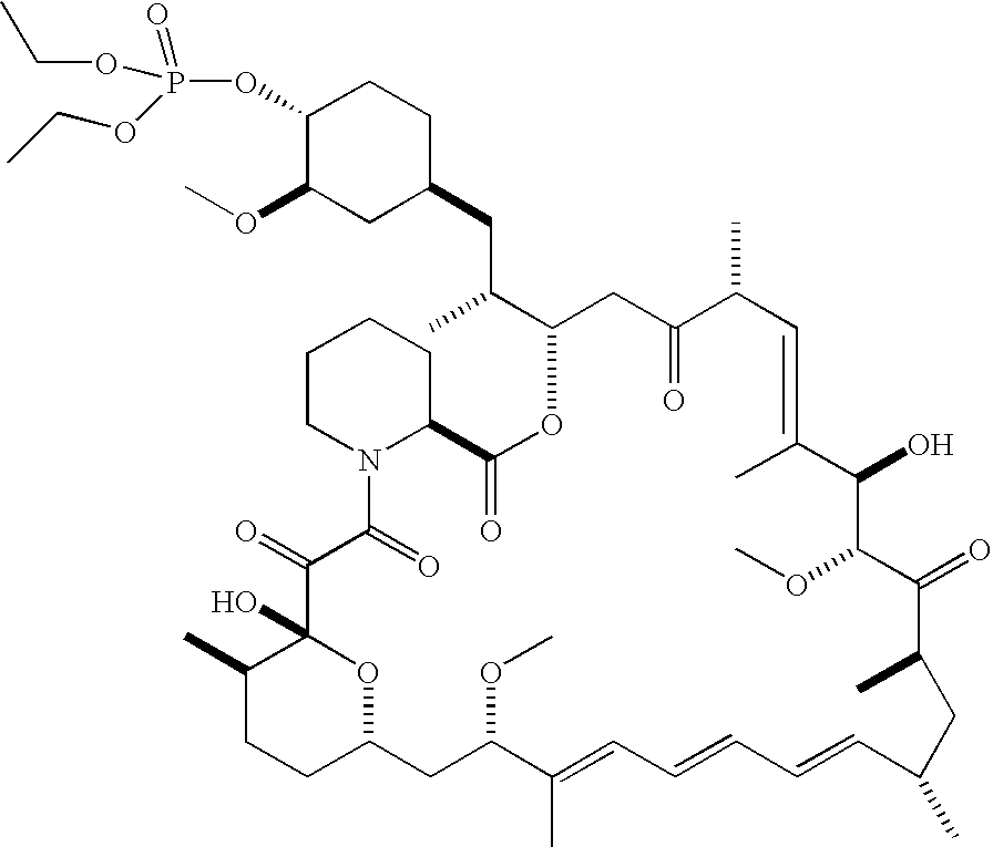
O(C1C(OC)CC(CC(C2CC(=O)C(C)C=C(C)C(O)C(OC)C(=O)C(C)CC(C)C=CC=CC=C(C)C(OC)CC3CCC(C)C(O)(O3)C(=O)C(=O)N3CCCCC3C(=O)O2)C)CC1)P(=O)(OCC)OCC
